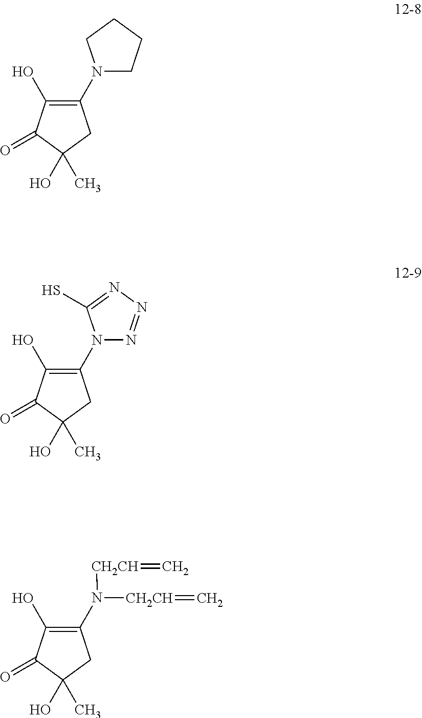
C1(O)=C(N2CCCC2)CC(O)(C)C1=O.C1(O)=C(N2N=NN=C2S)CC(O)(C)C1=O.C1(O)=C(N([CH2CH]=C)[CH2CH]=C)CC(O)(C)C1=O
